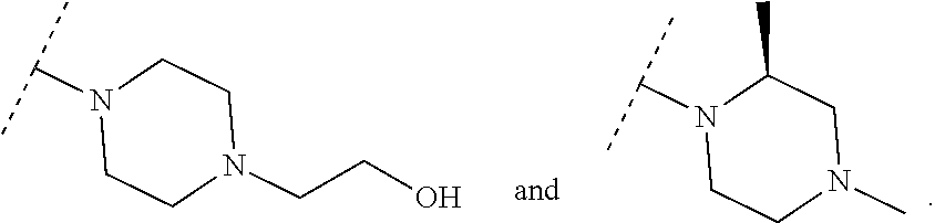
C1CN(CCO)CCN1C(C)C.C1CN(C)CC(C)N1C(C)C
